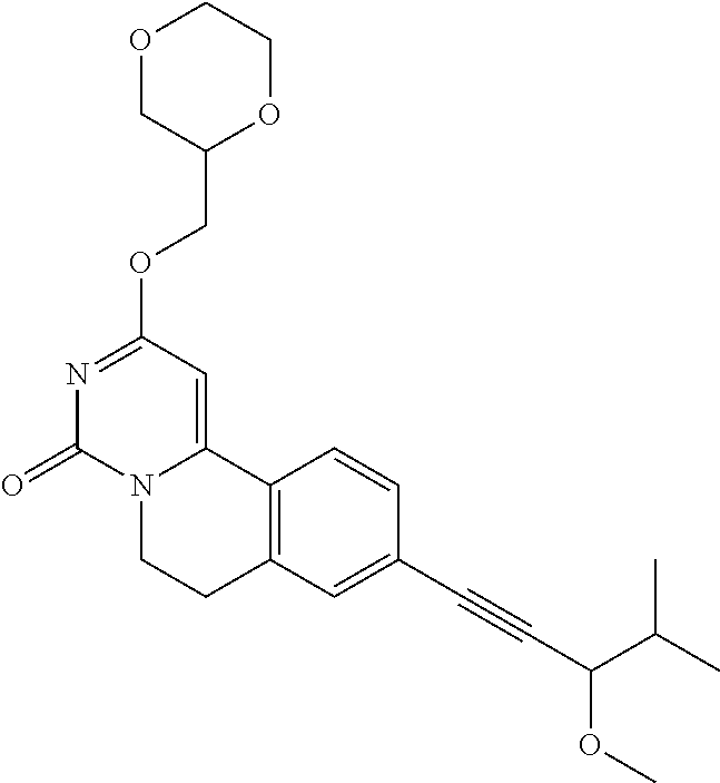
O1CC(COC2=NC(=O)N3C(=C2)C2=C(CC3)C=C(C#CC(C(C)C)OC)C=C2)OCC1
